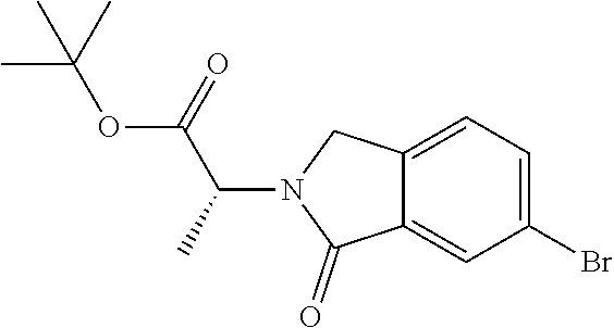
C12=CC=C(Br)C=C1C(=O)N(C(C(OC(C)(C)C)=O)C)C2
